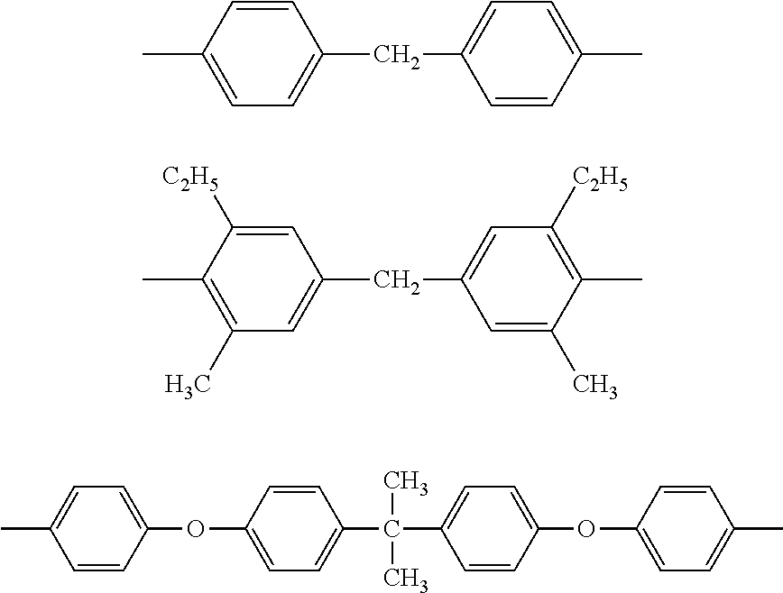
C1=CC(C)=CC=C1CC1=CC=C(C)C=C1.C1=C([C2H5])C(C)=C(C)C=C1CC1=CC([C2H5])=C(C)C(C)=C1.C1=CC(OC2=CC=C(C)C=C2)=CC=C1C(C1=CC=C(OC2=CC=C(C)C=C2)C=C1)(C)C
